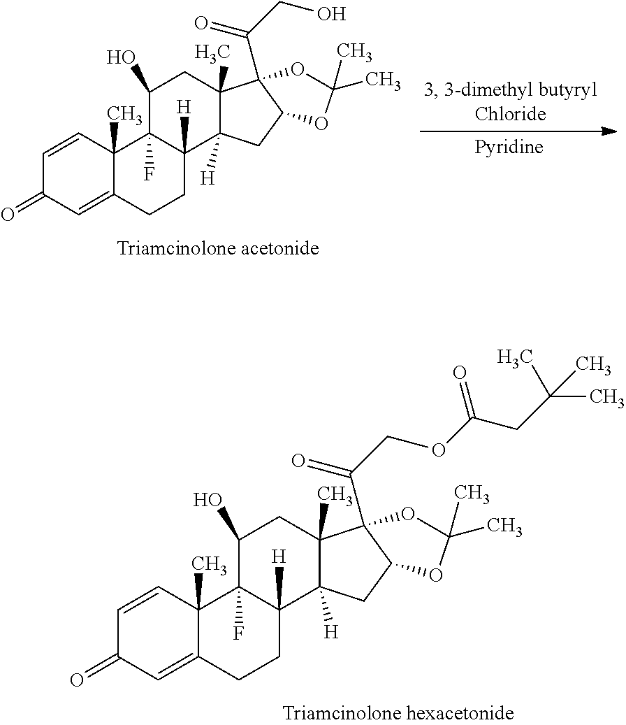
C1=CC2(C)C(=CC1=O)CCC1([H])C2(F)C(O)CC2(C)C1([H])CC1C2(C(COC(CC(C)(C)C)=O)=O)OC(C)(C)O1.C1=CC2(C)C(=CC1=O)CCC1([H])C2(F)C(O)CC2(C)C1([H])CC1C2(C(CO)=O)OC(C)(C)O1
